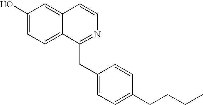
C1(O)=CC=C2C(=C1)C=CN=C2CC1=CC=C(CCCC)C=C1
